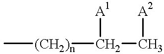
C[(CH2)n]C(C[A2])[A1]
